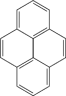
C1=CC2=C3C4=C(C=CC=C14)C=CC3=CC=C2
